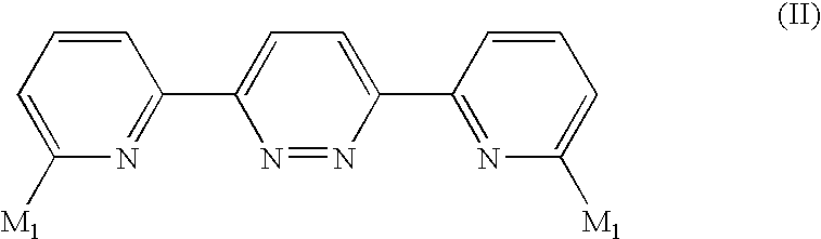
C1=CC=C([M1])N=C1C1=CC=C(C2=NC([M1])=CC=C2)N=N1
